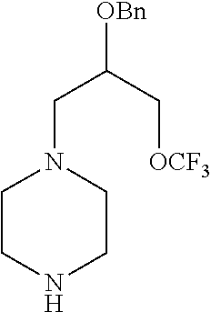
[OBn]C(C[OCF3])CN1CCNCC1
